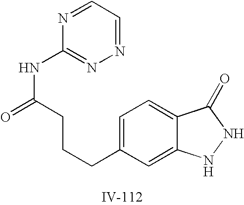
C1=C(CCCC(NC2=NN=CC=N2)=O)C=C2C(=C1)C(=O)NN2
